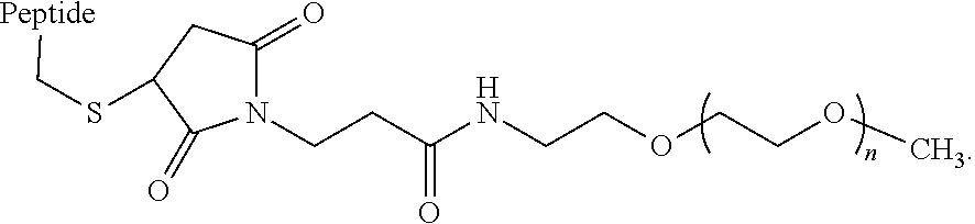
[Peptide]CSC1CC(=O)N(CCC(=O)NCCOCCOC)C1=O
